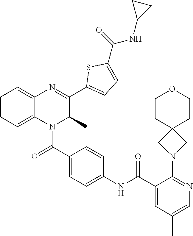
C1(C(=O)N2C3=CC=CC=C3N=C(C3=CC=C(C(=O)NC4CC4)S3)C2C)=CC=C(NC(C2=CC(C)=CN=C2N2CC3(C2)CCOCC3)=O)C=C1
